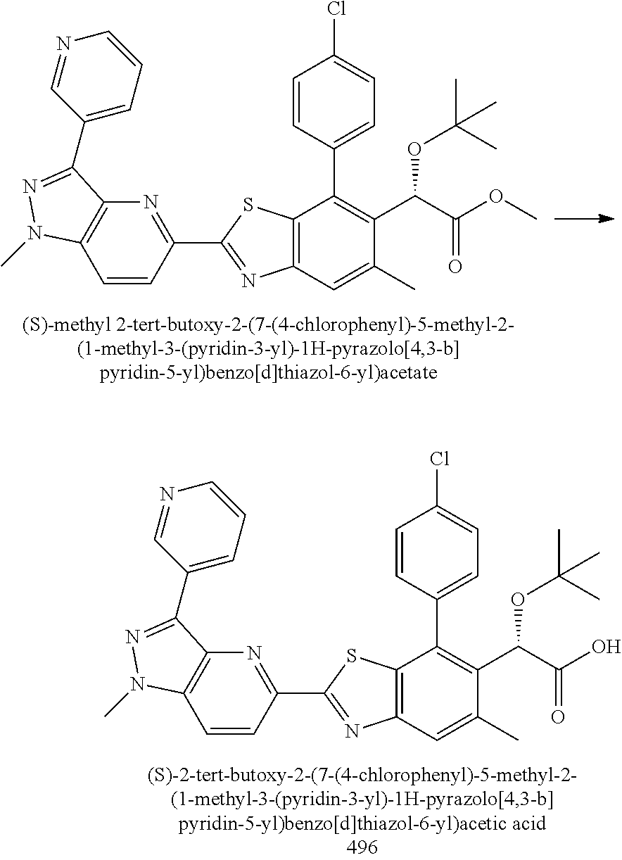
C1=CC(C2=NC3=C(C(C4=CC=C(Cl)C=C4)=C(C(C(O)=O)OC(C)(C)C)C(C)=C3)S2)=NC2=C1N(C)N=C2C1=CC=CN=C1.C1=CC(C2=NC3=C(C(C4=CC=C(Cl)C=C4)=C(C(C(OC)=O)OC(C)(C)C)C(C)=C3)S2)=NC2=C1N(C)N=C2C1=CC=CN=C1
